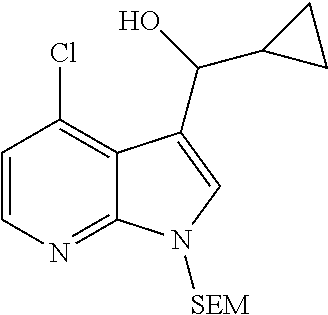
C1=CC(Cl)=C2C(=N1)N([SEM])C=C2C(O)C1CC1
